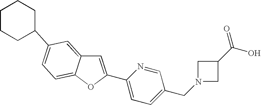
C1=C(C2=CC=C(CN3CC(C(O)=O)C3)C=N2)OC2=CC=C(C3CCCCC3)C=C12
